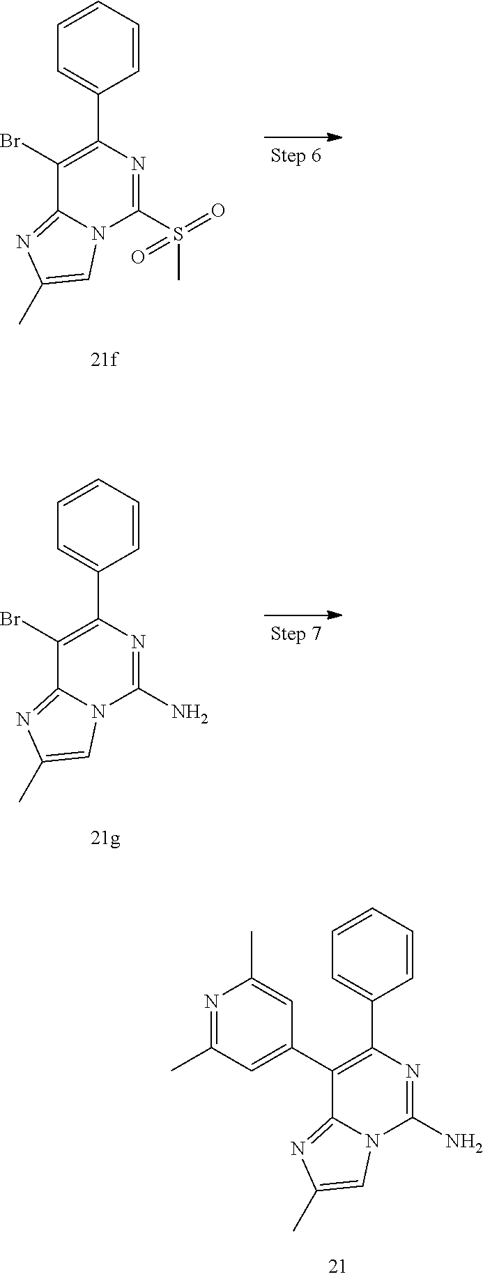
C1=C(C2=C(C3=CC(C)=NC(C)=C3)C3=NC(C)=CN3C(N)=N2)C=CC=C1.C1=C(C2=C(Br)C3=NC(C)=CN3C(S(C)(=O)=O)=N2)C=CC=C1.C1=C(C2=C(Br)C3=NC(C)=CN3C(N)=N2)C=CC=C1
